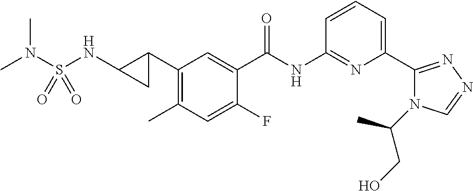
C1(C2CC2NS(=O)(N(C)C)=O)=C(C)C=C(F)C(C(NC2=NC(C3=NN=CN3C(C)CO)=CC=C2)=O)=C1
